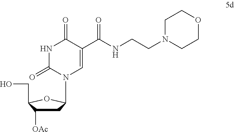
C1C([OAc])C(CO)OC1N1C=C(C(NCCN2CCOCC2)=O)C(=O)NC1=O
